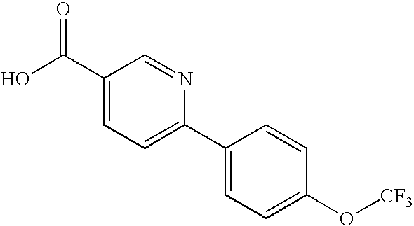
C1(C(O)=O)=CC=C(C2=CC=C(O[CF3])C=C2)N=C1
